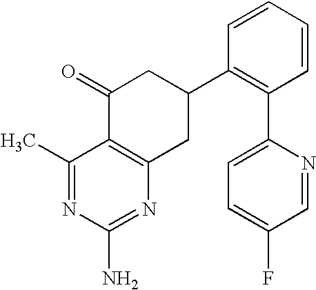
C1(C)=NC(N)=NC2=C1C(=O)CC(C1=C(C3=CC=C(F)C=N3)C=CC=C1)C2
